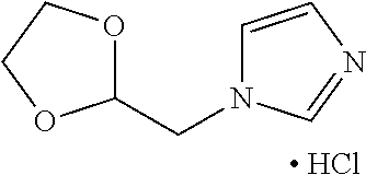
C1(CN2C=CN=C2)OCCO1.[ HCl]
